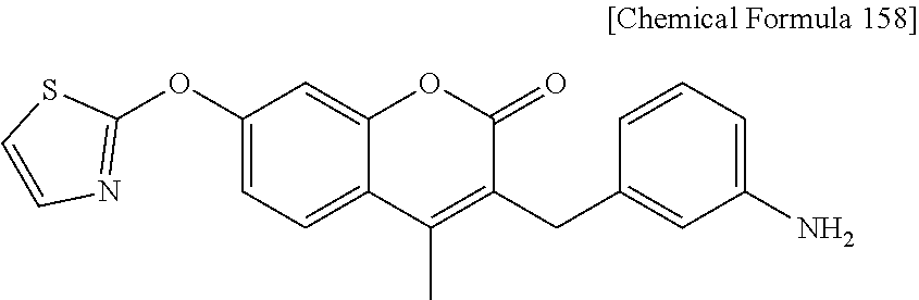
C1=CC=C(N)C=C1CC1=C(C)C2=CC=C(OC3=NC=CS3)C=C2OC1=O
